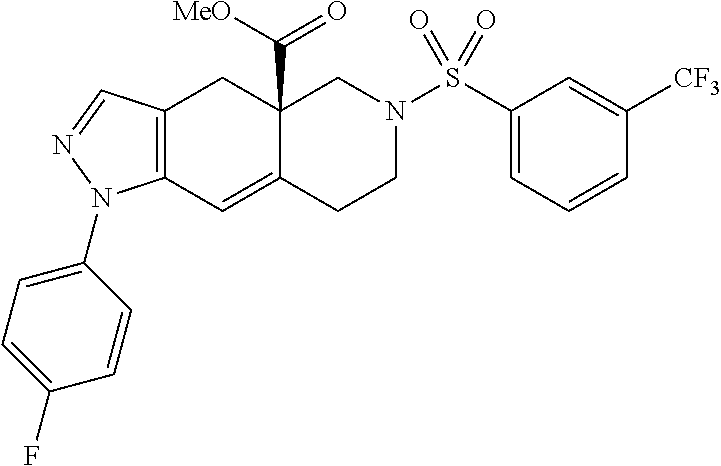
C12=C(C=C3C(C([MeO])=O)(C1)CN(S(C1=CC=CC([CF3])=C1)(=O)=O)CC3)N(C1=CC=C(F)C=C1)N=C2
